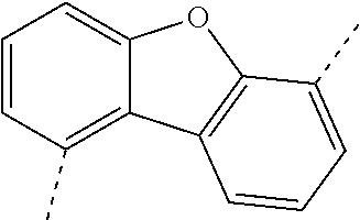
C1=CC(C)=C2C(=C1)OC1=C2C=CC=C1C
